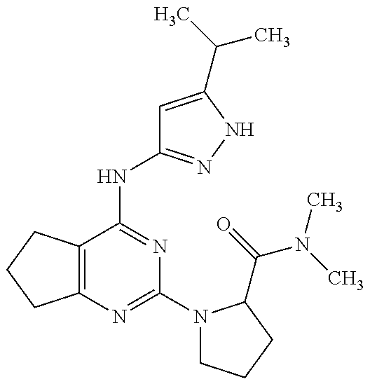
C12=C(C(NC3=NNC(C(C)C)=C3)=NC(N3CCCC3C(=O)N(C)C)=N1)CCC2
